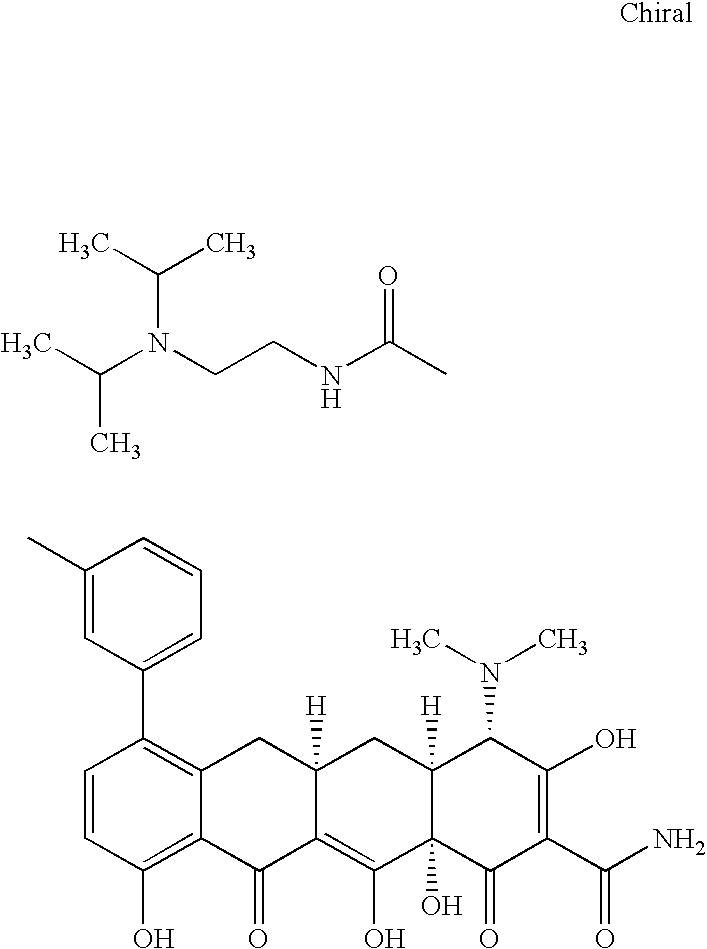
CC(NCCN(C(C)C)C(C)C)=O.C1=CC(O)=C2C(=C1C1=CC=CC(C)=C1)CC1([H])C(=C(O)C3(O)C([H])(C1)C(N(C)C)C(O)=C(C(N)=O)C3=O)C2=O
